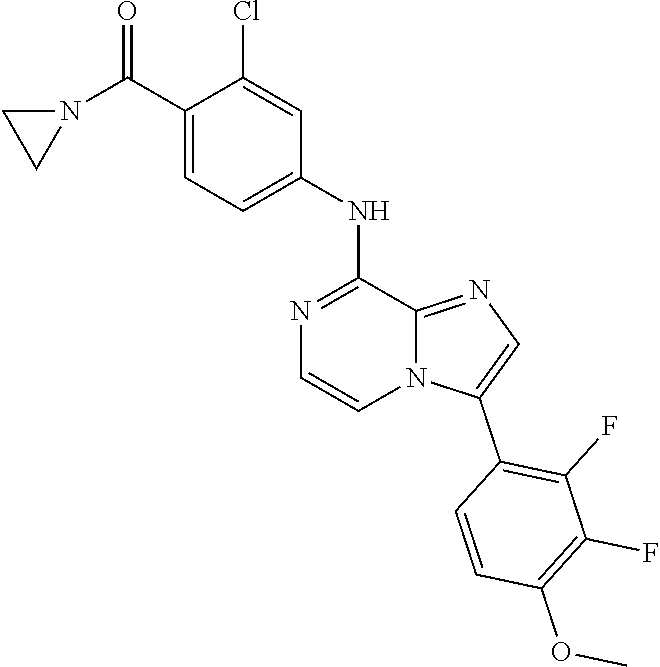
C12=NC=C(C3=C(F)C(F)=C(OC)C=C3)N1C=CN=C2NC1=CC=C(C(N2CC2)=O)C(Cl)=C1
